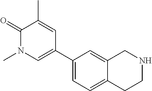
C1=C(C2=CN(C)C(=O)C(C)=C2)C=C2C(=C1)CCNC2
